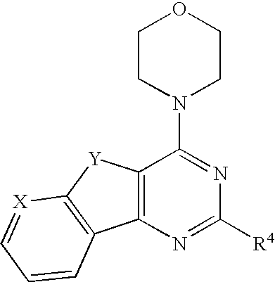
C12=C(N=C([R4])N=C1N1CCOCC1)C1=C([Y]2)[X]=CC=C1
